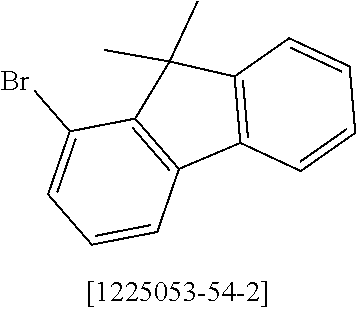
C12=C(C=CC=C1)C1=C(C(Br)=CC=C1)C2(C)C
